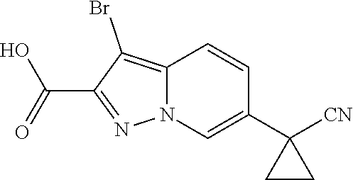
C(C1=NN2C(=C1Br)C=CC(C1([CN])CC1)=C2)(=O)O
